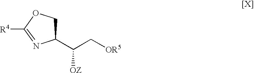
C(C[OR5])([OZ])C1COC([R4])=N1
